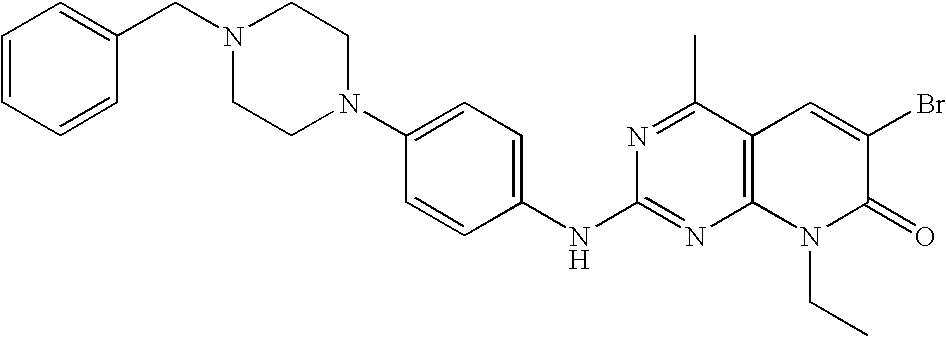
C1(NC2=NC3=C(C(C)=N2)C=C(Br)C(=O)N3CC)=CC=C(N2CCN(CC3=CC=CC=C3)CC2)C=C1
